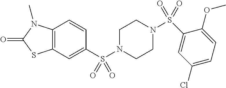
C1=CC2=C(C=C1S(N1CCN(S(C3=CC(Cl)=CC=C3OC)(=O)=O)CC1)(=O)=O)SC(=O)N2C
